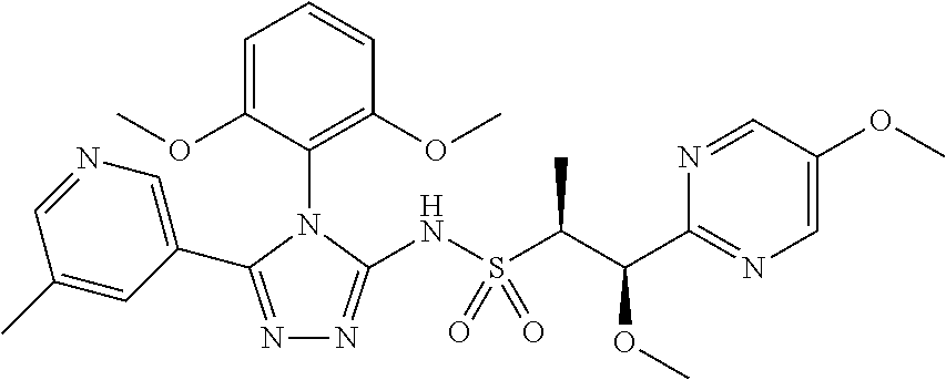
N1=C(C2=CN=CC(C)=C2)N(C2=C(OC)C=CC=C2OC)C(NS(C(C(C2=NC=C(OC)C=N2)OC)C)(=O)=O)=N1
